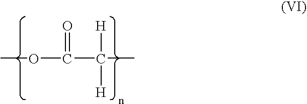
O(C(C([H])(C)[H])=O)C
